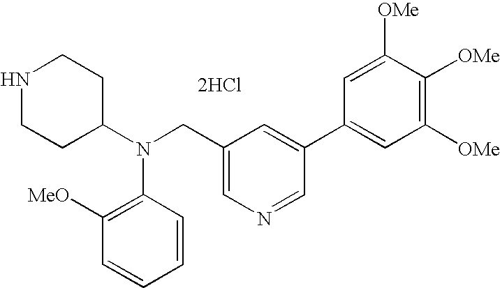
N1CCC(N(CC2=CN=CC(C3=CC([OMe])=C([OMe])C([OMe])=C3)=C2)C2=C([MeO])C=CC=C2)CC1.[2HCl]
